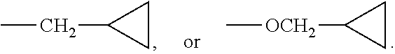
C[OCH2]C1CC1.CCC1CC1
